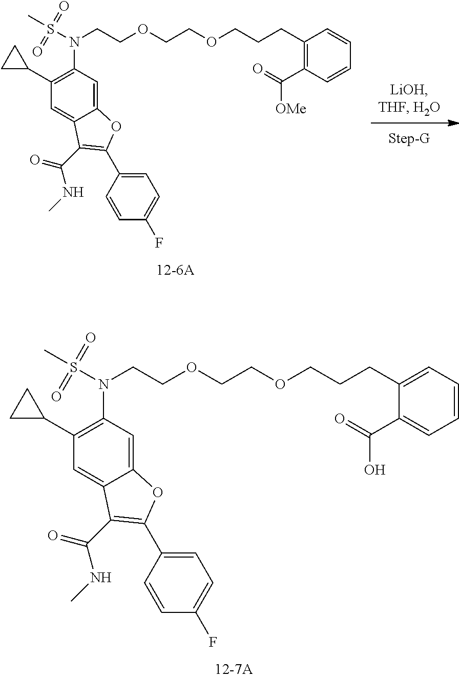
C(CCC1=CC=CC=C1C(=O)O)OCCOCCN(S(C)(=O)=O)C1=C(C2CC2)C=C2C(=C1)OC(C1=CC=C(F)C=C1)=C2C(=O)NC.C(CCC1=C(C(=O)[OMe])C=CC=C1)OCCOCCN(S(C)(=O)=O)C1=C(C2CC2)C=C2C(=C1)OC(C1=CC=C(F)C=C1)=C2C(=O)NC
